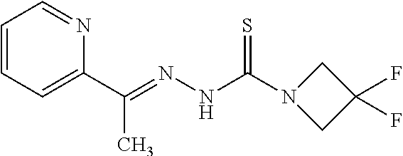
C1=CC=C(C(=NNC(=S)N2CC(F)(F)C2)C)N=C1
